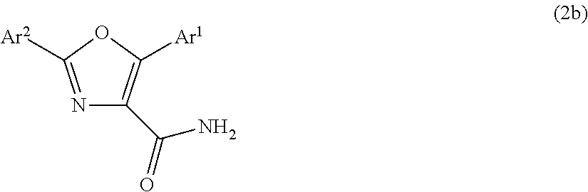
N1=C([Ar2])OC([Ar1])=C1C(=O)N
